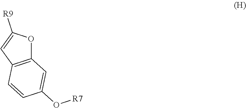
[R9]C1=CC2=C(O1)C=C(O[R7])C=C2
